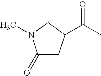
C1C(=O)N(C)CC1C(C)=O
